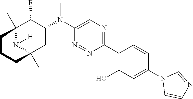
C1(C2=C(O)C=C(N3C=CN=C3)C=C2)=NC=C(N(C2C(F)C3(C)N([H])C(C)(C2)CCC3)C)N=N1
